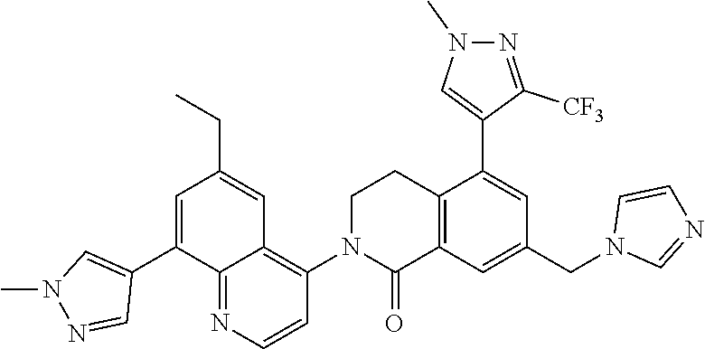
C1=C(C2=CN(C)N=C2)C2=NC=CC(N3C(=O)C4=C(CC3)C(C3=CN(C)N=C3[CF3])=CC(CN3C=NC=C3)=C4)=C2C=C1CC
